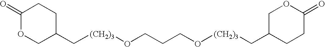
C1(=O)OCC(C[(CH2)3]OCCCO[(CH2)3]CC2CCC(=O)OC2)CC1
